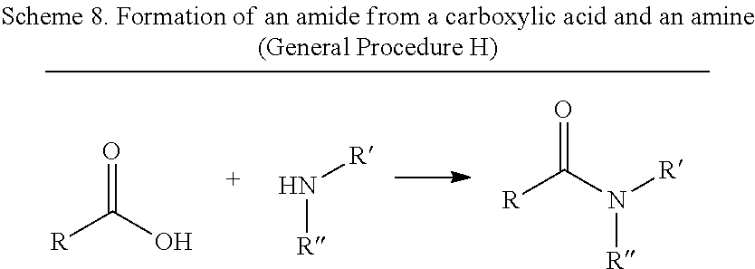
[R]N[R].[R]C(O)=O.[R]N([R])C([R])=O
